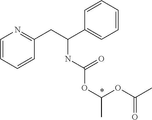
C1=CC=CC(CC(C2=CC=CC=C2)NC(OC(OC(C)=O)C)=O)=N1
